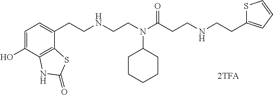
C1=C(O)C2=C(C(CCNCCN(C(CCNCCC3=CC=CS3)=O)C3CCCCC3)=C1)SC(=O)N2
